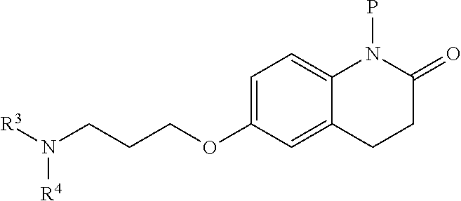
C(OC1=CC=C2C(=C1)CCC(=O)N2P)CCN([R3])[R4]
